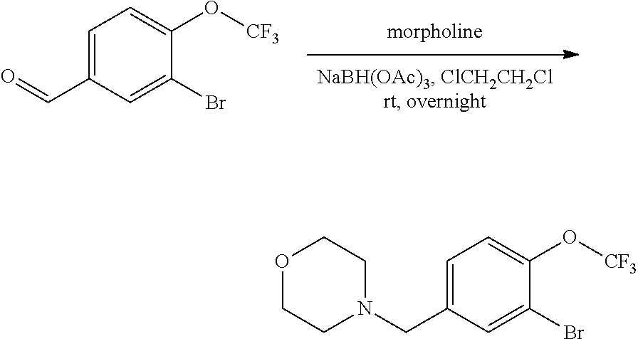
C1=C(C=O)C=C(Br)C(O[CF3])=C1.C1=C(CN2CCOCC2)C=C(Br)C(O[CF3])=C1
